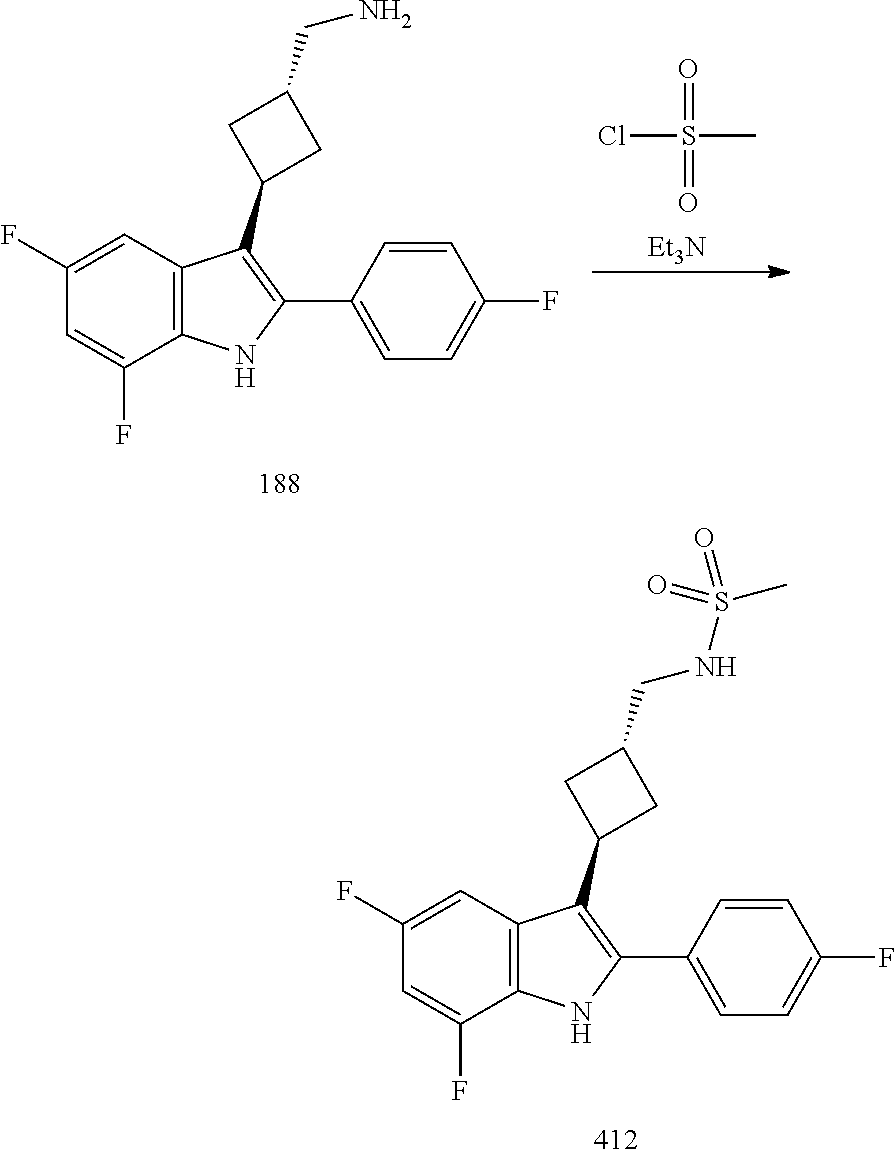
C1(F)=CC2=C(C(F)=C1)NC(C1=CC=C(F)C=C1)=C2C1CC(CNS(C)(=O)=O)C1.C1(F)=CC2=C(C(F)=C1)NC(C1=CC=C(F)C=C1)=C2C1CC(CN)C1.[Et3N].ClS(=O)(=O)C
